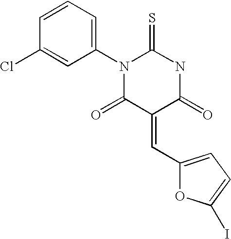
S=C1NC(=O)C(=CC2=CC=C(I)O2)C(=O)N1C1=CC=CC(Cl)=C1
